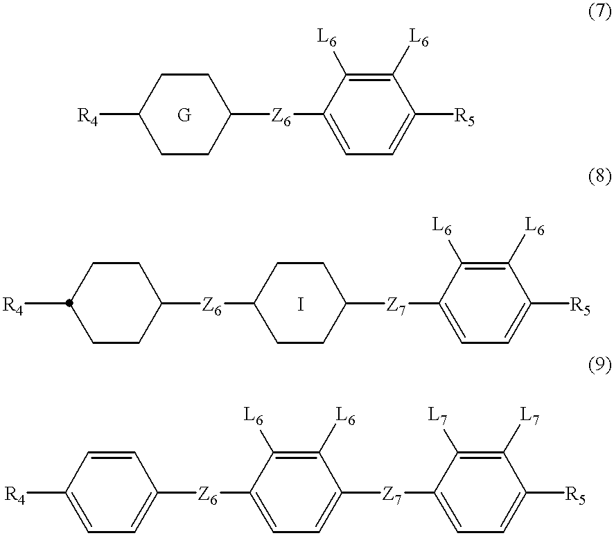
[R4]C1CCC([Z6]C2=CC=C([R5])C([L6])=C2[L6])CC1.[G].[R4]C1CCC([Z6]C2CCC([Z7]C3=CC=C([R5])C([L6])=C3[L6])CC2)CC1.I.[R4]C1=CC=C([Z6]C2=CC=C([Z7]C3=CC=C([R5])C([L7])=C3[L7])C([L6])=C2[L6])C=C1
